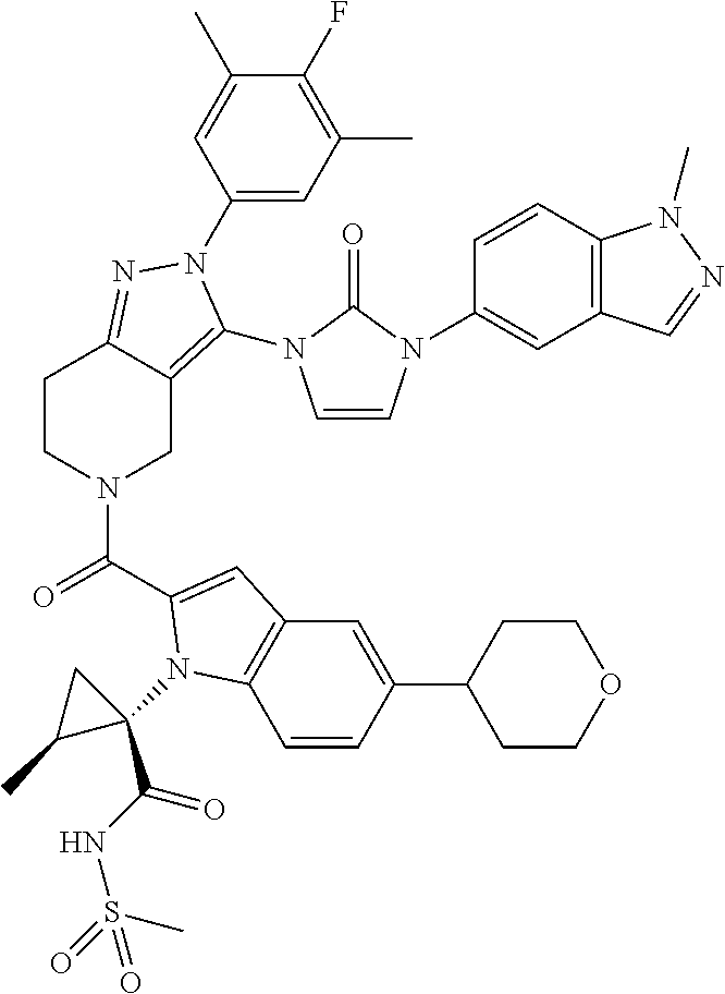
C1(N2C(N3C=CN(C4=CC5=C(C=C4)N(C)N=C5)C3=O)=C3CN(C(=O)C4=CC5=C(C=CC(C6CCOCC6)=C5)N4C4(C(NS(=O)(C)=O)=O)CC4C)CCC3=N2)=CC(C)=C(F)C(C)=C1
